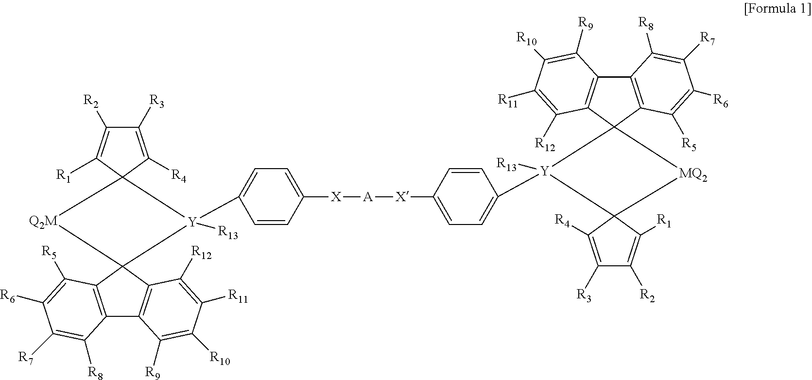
C12=C(C3(C4=C1C([R9])=C([R10])C([R11])=C4[R12])[Q2M]C1(C([R1])=C([R2])C([R3])=C1[R4])[Y]3(C1=CC=C([X][A][X]C3=CC=C([Y]4([R13])C5(C6=C(C7=C5C([R5])=C([R6])C([R7])=C7[R8])C([R9])=C([R10])C([R11])=C6[R12])[MQ2]C45C([R1])=C([R2])C([R3])=C5[R4])C=C3)C=C1)[R13])C([R5])=C([R6])C([R7])=C2[R8]
